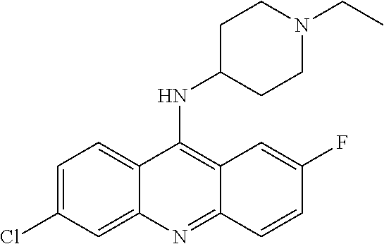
C1=C(Cl)C=C2C(=C1)C(NC1CCN(CC)CC1)=C1C(=N2)C=CC(F)=C1
